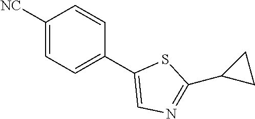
C1([NC])=CC=C(C2=CN=C(C3CC3)S2)C=C1
